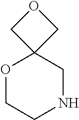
O1CCNCC12COC2
